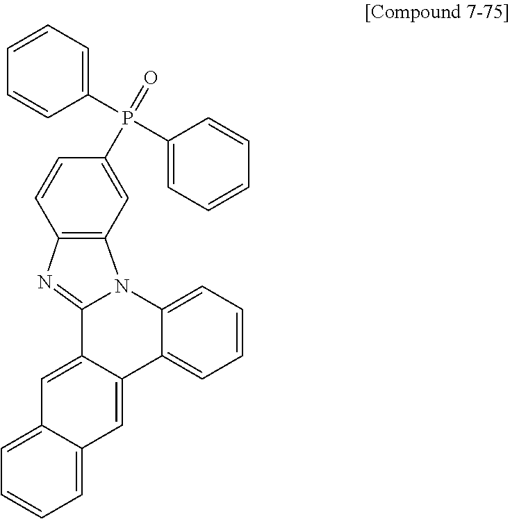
C12=CC=CC=C1C=C1C(=C2)C2=NC3=C(N2C2=CC=CC=C12)C=C(P(=O)(C1=CC=CC=C1)C1=CC=CC=C1)C=C3
